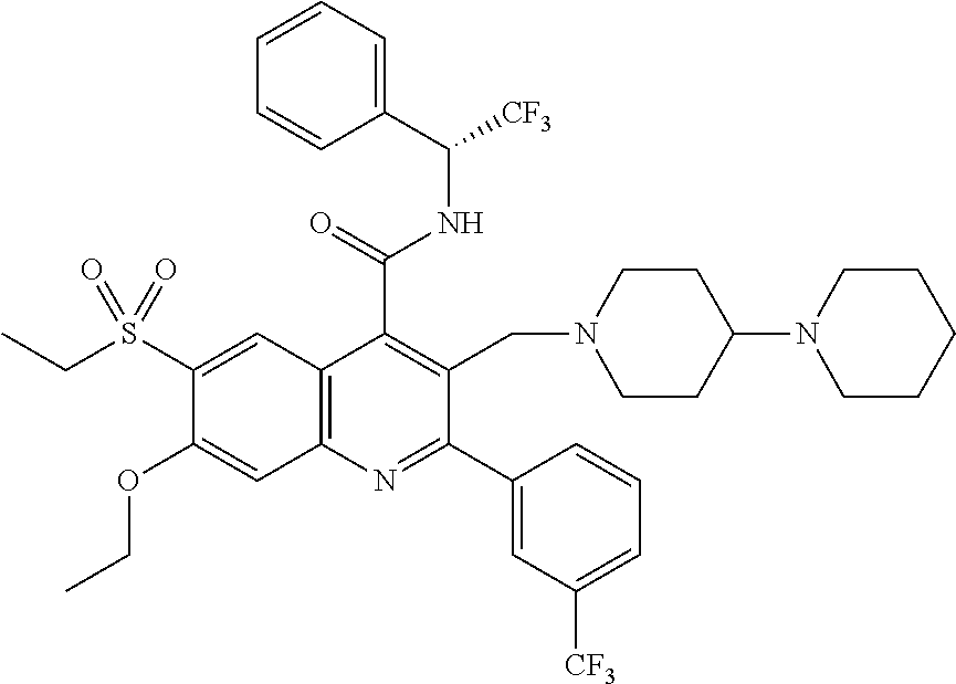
C1=CC=C(C([CF3])NC(C2=C(CN3CCC(N4CCCCC4)CC3)C(C3=CC([CF3])=CC=C3)=NC3=C2C=C(S(CC)(=O)=O)C(OCC)=C3)=O)C=C1
